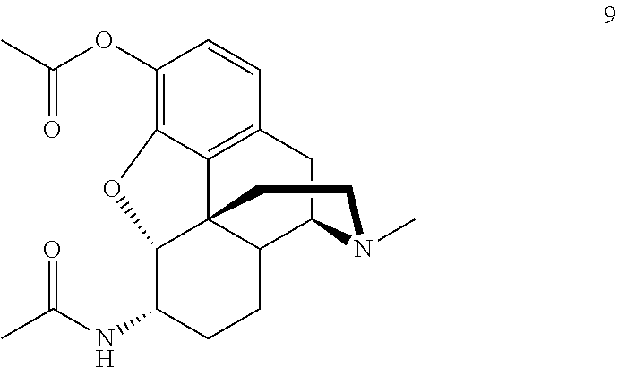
C1(OC(C)=O)=C2C3=C(C=C1)CC1C4C3(C(C(NC(C)=O)CC4)O2)CCN1C
